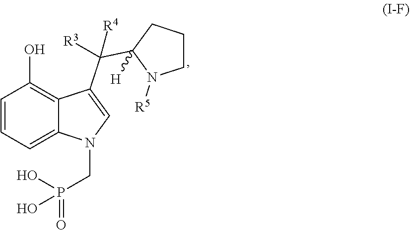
C1=CC=C2C(=C1O)C(C(C1([H])N([R5])CCC1)([R4])[R3])=CN2CP(O)(=O)O
